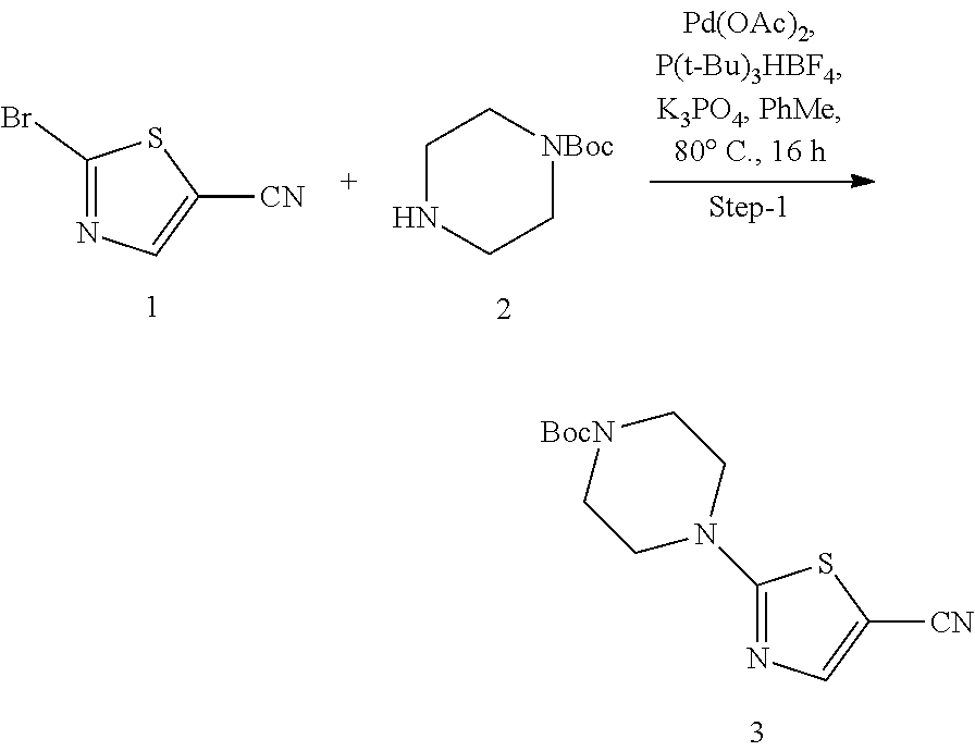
C1=C([CN])SC(Br)=N1.C1NCC[NBoc]C1.C1=C([CN])SC(N2CC[BocN]CC2)=N1
